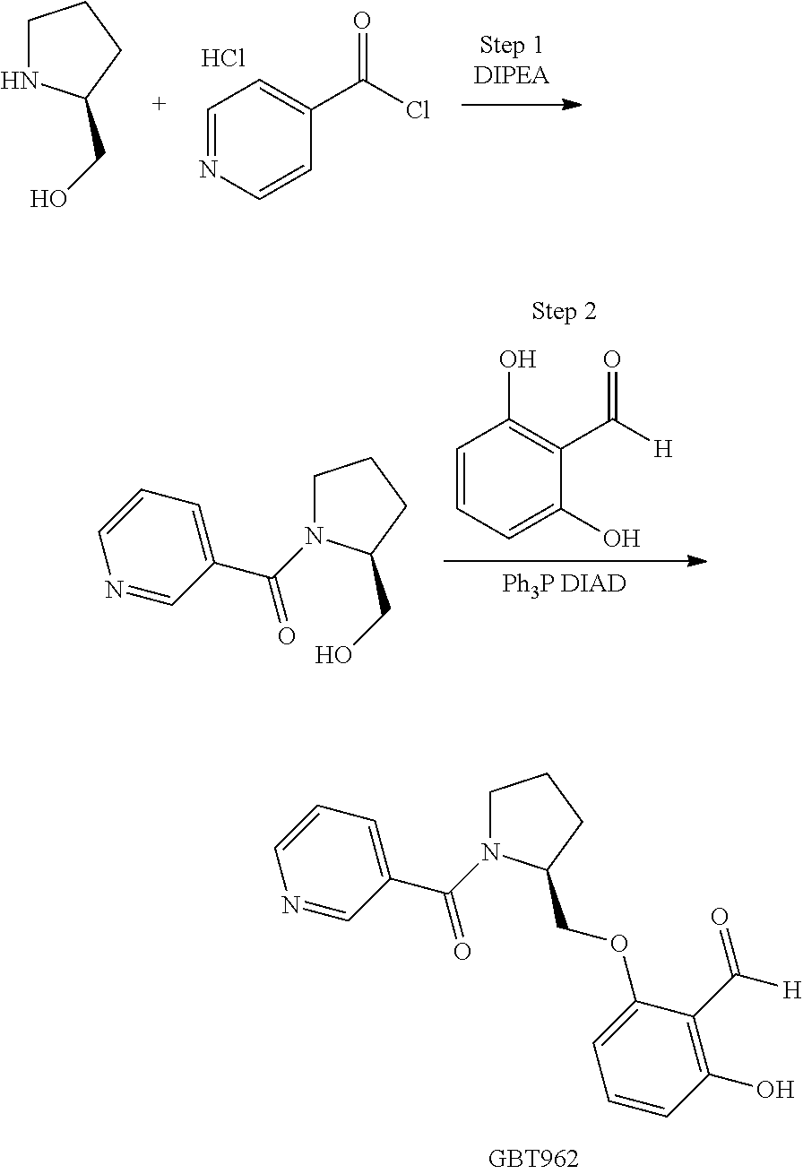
C1=CC=C(O)C(C([H])=O)=C1O.[Ph3P DIAD].C1N(C(=O)C2=CC=CN=C2)C(CO)CC1.C1N(C(=O)C2=CC=CN=C2)C(COC2=CC=CC(O)=C2C([H])=O)CC1.C1=NC=CC(C(Cl)=O)=C1.Cl.C1NC(CO)CC1
